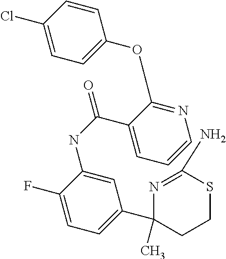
N(C1=CC(C2(C)N=C(N)SCC2)=CC=C1F)C(=O)C1=CC=CN=C1OC1=CC=C(Cl)C=C1
